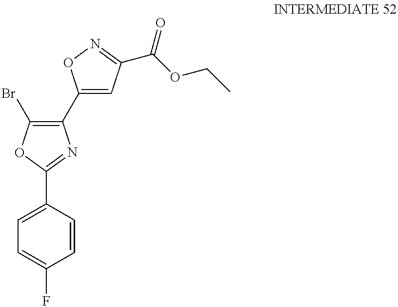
C1(C2=CC(C(OCC)=O)=NO2)=C(Br)OC(C2=CC=C(F)C=C2)=N1
